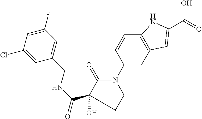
C1=C(F)C=C(CNC(C2(O)C(=O)N(C3=CC4=C(C=C3)NC(C(=O)O)=C4)CC2)=O)C=C1Cl
